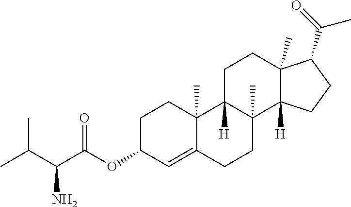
C1(OC(C(C(C)C)N)=O)C=C2C(C)(CC1)C1([H])C(C)(CC2)C2([H])C(C)(CC1)C(C(=O)C)CC2
